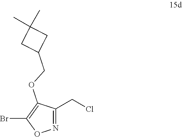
N1=C(CCl)C(OCC2CC(C)(C)C2)=C(Br)O1
